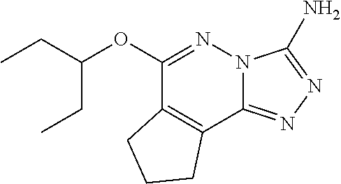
C1(OC(CC)CC)=NN2C(=NN=C2N)C2=C1CCC2
